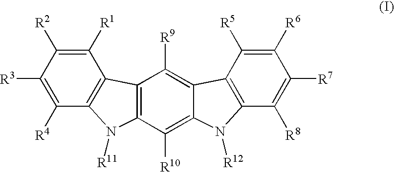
C1([R1])=C([R2])C([R3])=C([R4])C2=C1C1=C(N2[R11])C([R10])=C2N([R12])C3=C(C([R5])=C([R6])C([R7])=C3[R8])C2=C1[R9]
